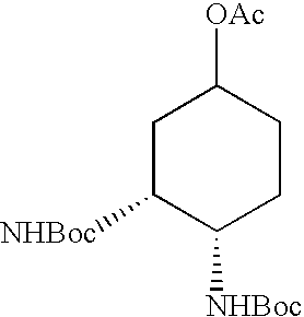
C1C([NHBoc])C([NHBoc])CCC1[OAc]
